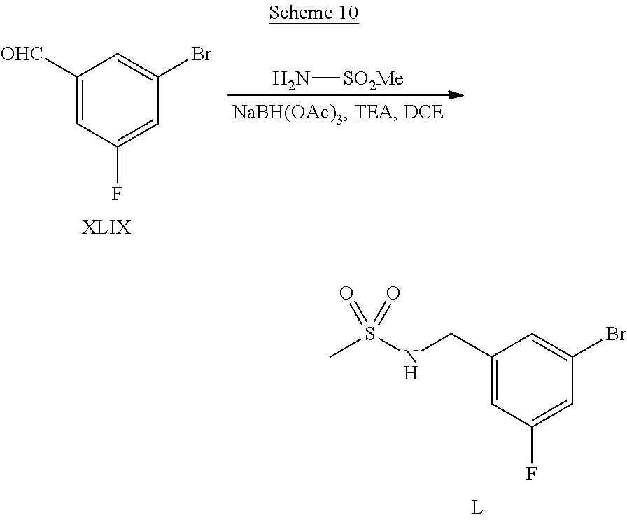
C1(CNS(C)(=O)=O)=CC(F)=CC(Br)=C1.C1([OHC])=CC(F)=CC(Br)=C1.N[SO2Me]
